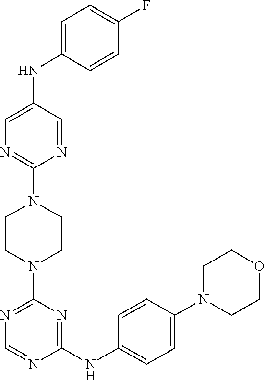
N1=CN=C(N2CCN(C3=NC=C(NC4=CC=C(F)C=C4)C=N3)CC2)N=C1NC1=CC=C(N2CCOCC2)C=C1
